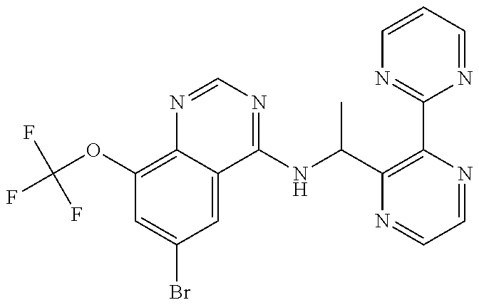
C1(OC(F)(F)F)=C2C(=CC(Br)=C1)C(NC(C1=C(C3=NC=CC=N3)N=CC=N1)C)=NC=N2
